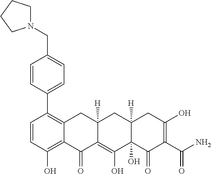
C1=CC(O)=C2C(=C1C1=CC=C(CN3CCCC3)C=C1)CC1([H])C(=C(O)C3(O)C([H])(C1)CC(O)=C(C(N)=O)C3=O)C2=O
